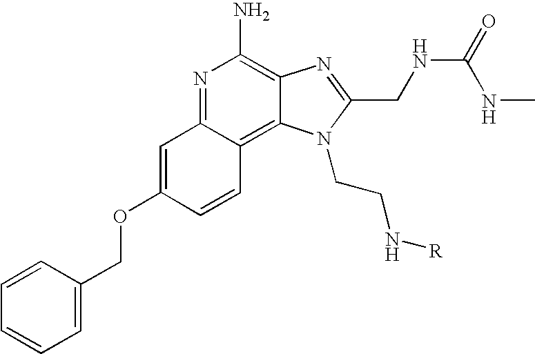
N1=C2C(=C3C(=C1N)N=C(CNC(=O)NC)N3CCN[R])C=CC(OCC1=CC=CC=C1)=C2
